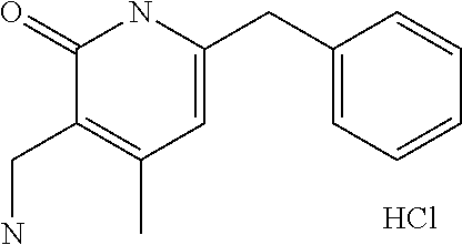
C1(CC2=CC(C)=C(CN)C(=O)N2)=CC=CC=C1.Cl
